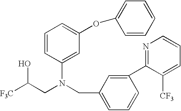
[F3C]C(CN(CC1=CC=CC(C2=NC=CC=C2[CF3])=C1)C1=CC(OC2=CC=CC=C2)=CC=C1)O
